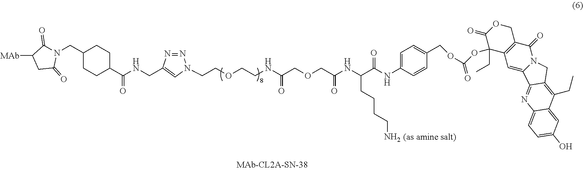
C(=O)(OC1(CC)C(=O)OCC2=C1C=C1N(C2=O)CC2=C(CC)C3=CC(O)=CC=C3N=C12)OCC1=CC=C(NC(C(NC(COCC(NCCOCCN2N=NC(CNC(C3CCC(CN4C(=O)C([MAb])CC4=O)CC3)=O)=C2)=O)=O)CCCCN)=O)C=C1
